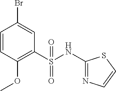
C1=CC(OC)=C(S(NC2=NC=CS2)(=O)=O)C=C1Br
